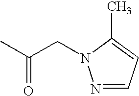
N1=CC=C(C)N1CC(C)=O
